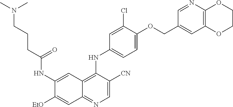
C1=C([CN])C(NC2=CC=C(OCC3=CC4=C(N=C3)OCCO4)C(Cl)=C2)=C2C(=N1)C=C([EtO])C(NC(CCCN(C)C)=O)=C2
